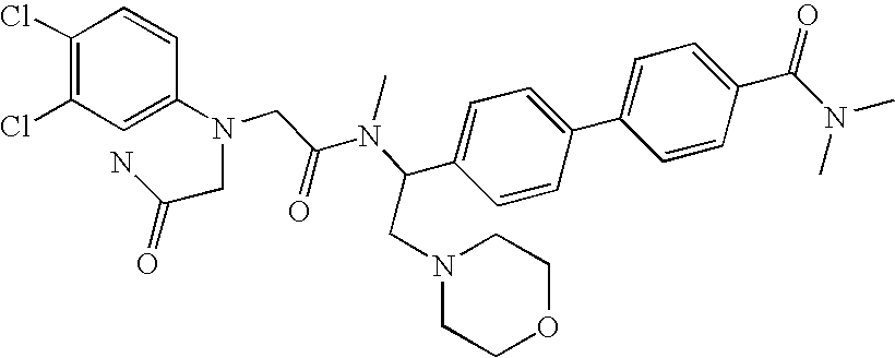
C1(Cl)=C(Cl)C=C(N(CC(N(C(CN2CCOCC2)C2=CC=C(C3=CC=C(C(N(C)C)=O)C=C3)C=C2)C)=O)CC(=O)N)C=C1
